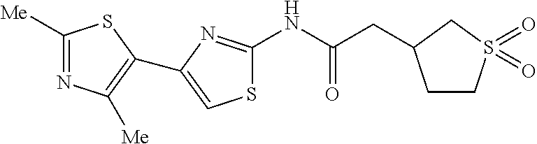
S1C(NC(CC2CCS(=O)(=O)C2)=O)=NC(C2=C([Me])N=C([Me])S2)=C1
